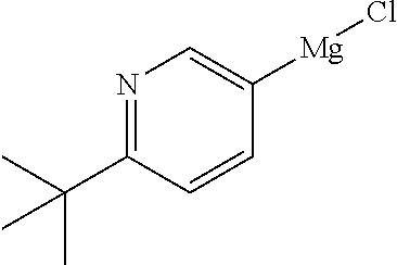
N1=C(C(C)(C)C)C=CC([Mg]Cl)=C1
